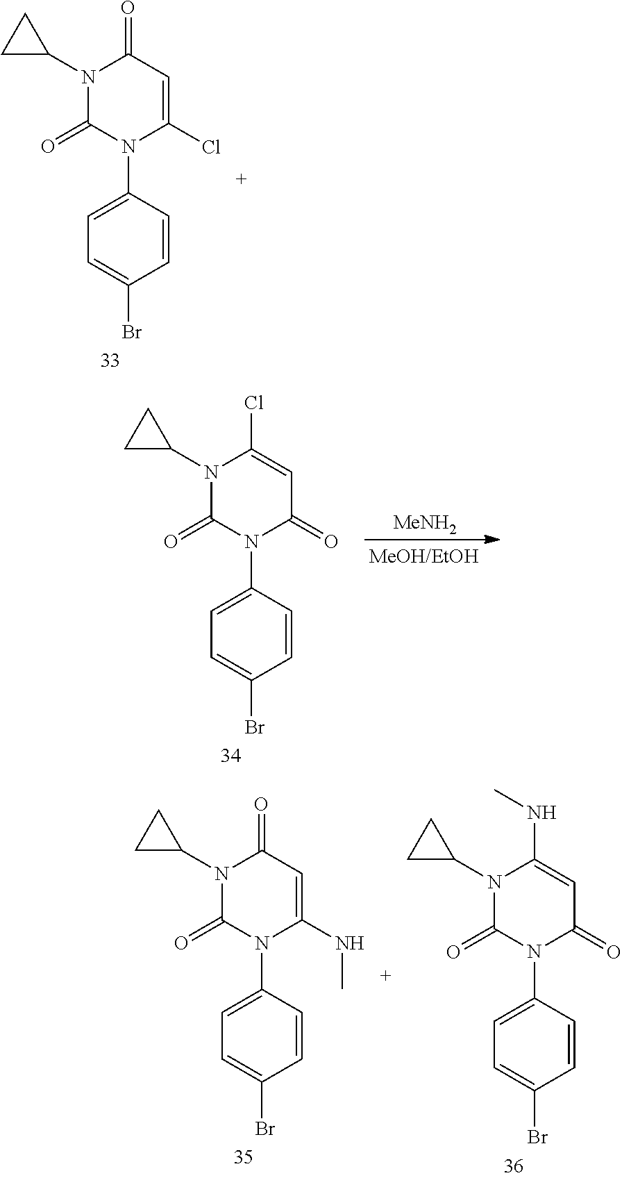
N1(C2CC2)C(=O)N(C2=CC=C(Br)C=C2)C(Cl)=CC1=O.N1(C2CC2)C(=O)N(C2=CC=C(Br)C=C2)C(=O)C=C1Cl.[MeNH2].N1(C2CC2)C(=O)N(C2=CC=C(Br)C=C2)C(NC)=CC1=O.N1(C2CC2)C(=O)N(C2=CC=C(Br)C=C2)C(=O)C=C1NC
